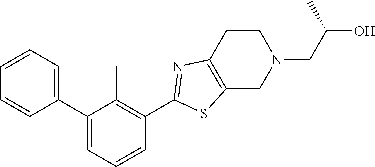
C1=CC=C(C2=CC=CC(C3=NC4=C(CN(CC(O)C)CC4)S3)=C2C)C=C1
